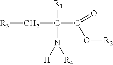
[R1]C(N([H])[R4])(C(O[R2])=O)C[R3]
